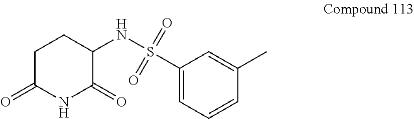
C1(S(NC2CCC(=O)NC2=O)(=O)=O)=CC=CC(C)=C1
